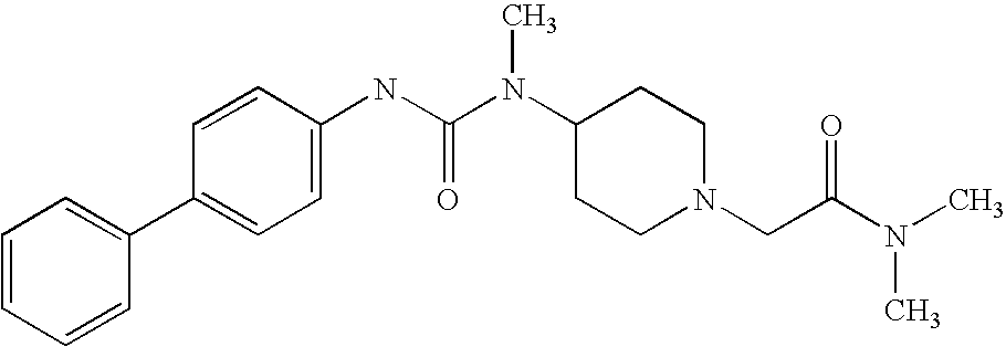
C1=CC=CC(C2=CC=C(NC(N(C3CCN(CC(N(C)C)=O)CC3)C)=O)C=C2)=C1
